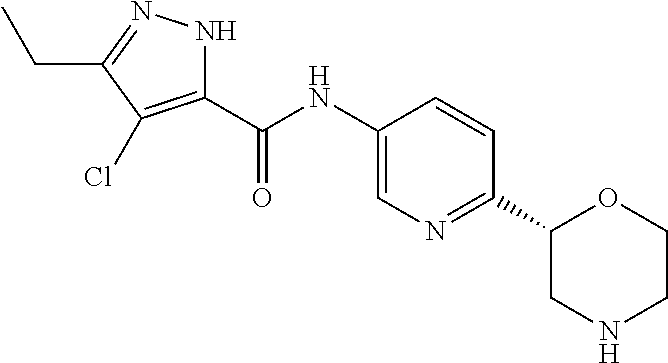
O=C(NC1=CN=C(C2CNCCO2)C=C1)C1=C(Cl)C(CC)=NN1
